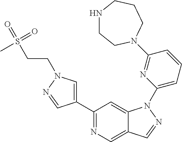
C1(C2=CN(CCS(=O)(=O)C)N=C2)=NC=C2C(=C1)N(C1=CC=CC(N3CCNCCC3)=N1)N=C2
